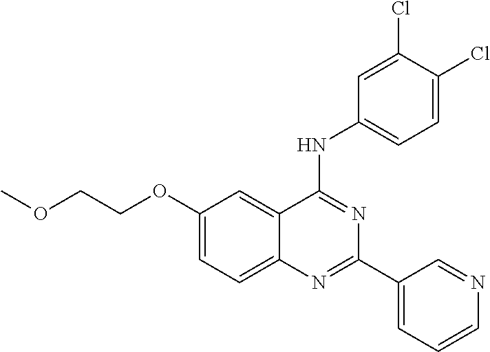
C1(OCCOC)=CC=C2C(=C1)C(NC1=CC=C(Cl)C(Cl)=C1)=NC(C1=CC=CN=C1)=N2
